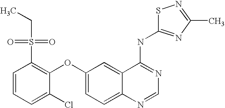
C1=CC=C(Cl)C(OC2=CC=C3C(=C2)C(NC2=NC(C)=NS2)=NC=N3)=C1S(CC)(=O)=O
